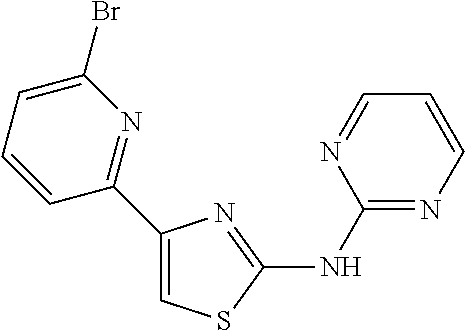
C1(NC2=NC(C3=NC(Br)=CC=C3)=CS2)=NC=CC=N1
